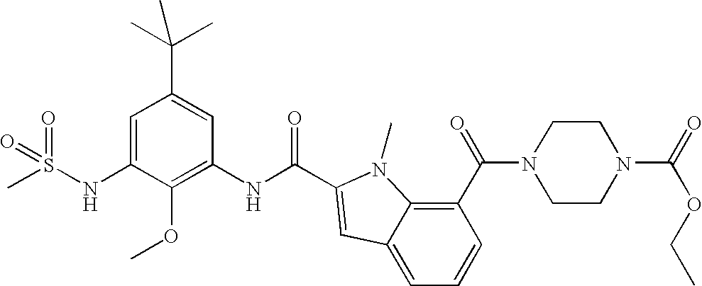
C1=C(NS(C)(=O)=O)C(OC)=C(NC(=O)C2=CC3=CC=CC(C(=O)N4CCN(C(OCC)=O)CC4)=C3N2C)C=C1C(C)(C)C
